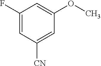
C1(F)=CC([CN])=CC(OC)=C1
